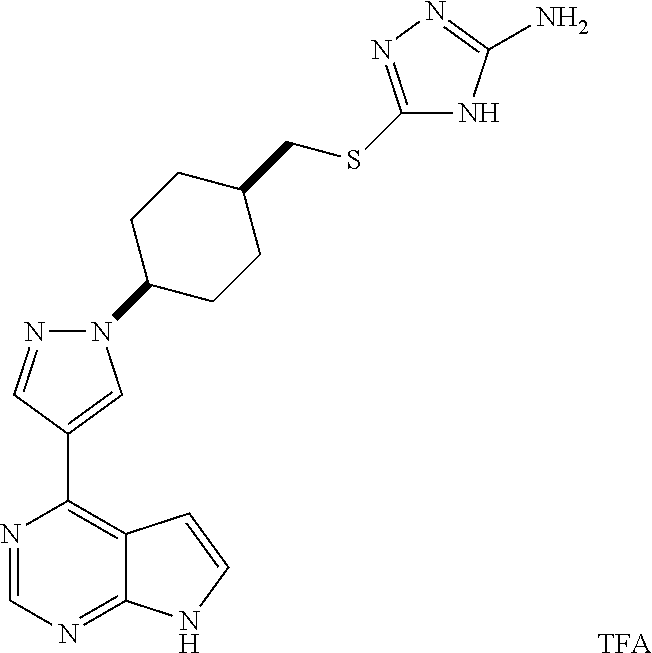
C1(SCC2CCC(N3N=CC(C4=C5C(=NC=N4)NC=C5)=C3)CC2)=NN=C(N)N1.[TFA]
